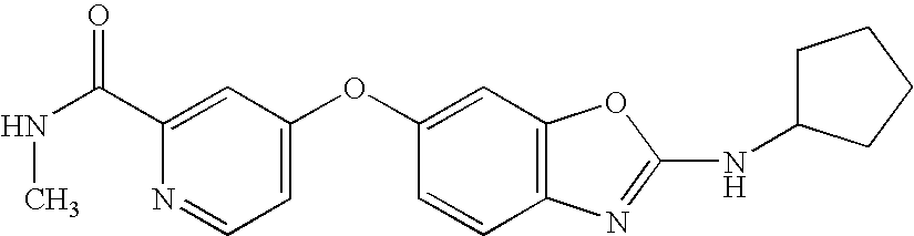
CNC(=O)C1=CC(OC2=CC3=C(C=C2)N=C(NC2CCCC2)O3)=CC=N1
